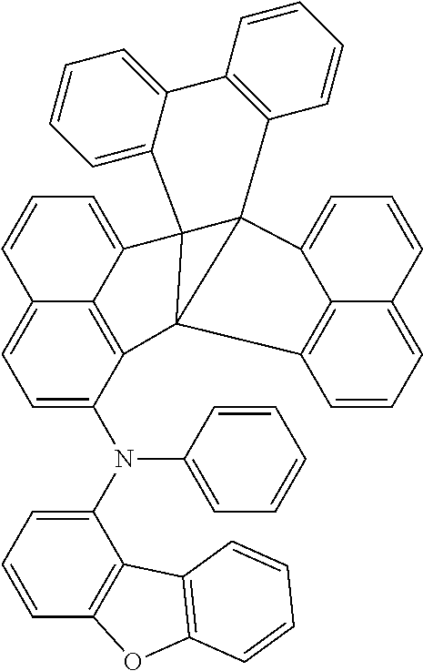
C1=C(N(C2=CC=CC3=C2C2=C(O3)C=CC=C2)C2=CC=CC=C2)C2=C3C(=C1)C=CC=C3C13C4=CC=CC=C4C4=C(C=CC=C4)C14C1=CC=CC5=CC=CC(=C51)C234
